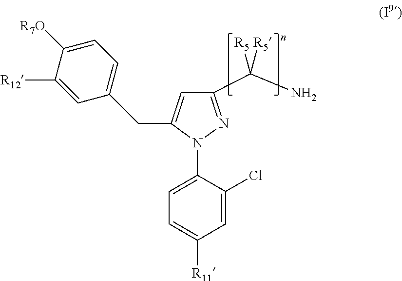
C1(C(N)([R5])[R5])=NN(C2=CC=C([R11])C=C2Cl)C(CC2=CC=C([R7O])C([R12])=C2)=C1
